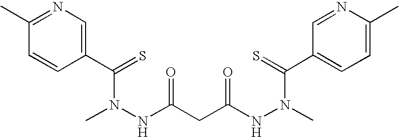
CN(NC(CC(NN(C)C(=S)C1=CC=C(C)N=C1)=O)=O)C(C1=CN=C(C)C=C1)=S
